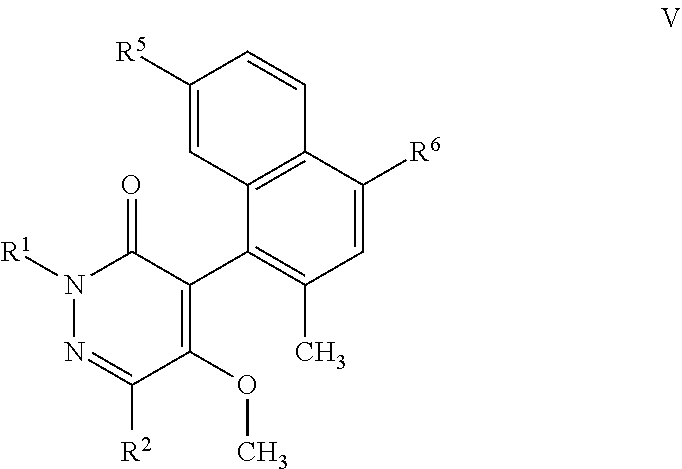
N1([R1])N=C([R2])C(OC)=C(C2=C(C)C=C([R6])C3=C2C=C([R5])C=C3)C1=O
